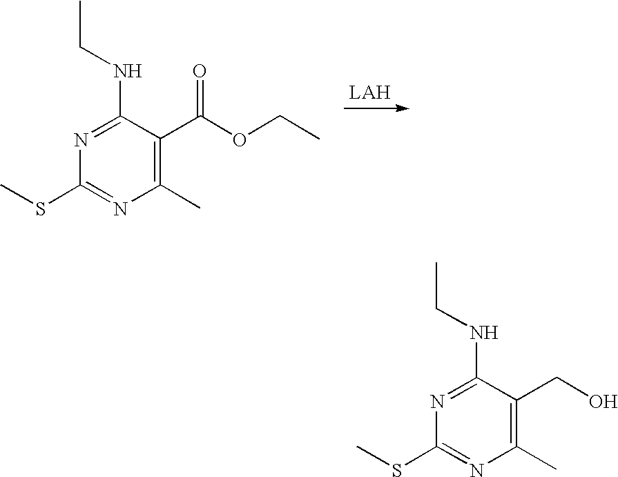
N1=C(NCC)C(C(OCC)=O)=C(C)N=C1SC.N1=C(NCC)C(CO)=C(C)N=C1SC
